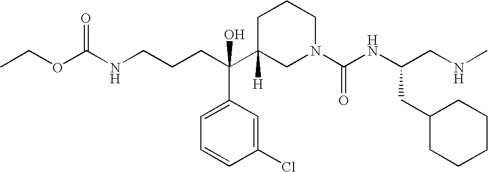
C(C(C1([H])CN(C(NC(CC2CCCCC2)CNC)=O)CCC1)(C1=CC=CC(Cl)=C1)O)CCNC(OCC)=O
